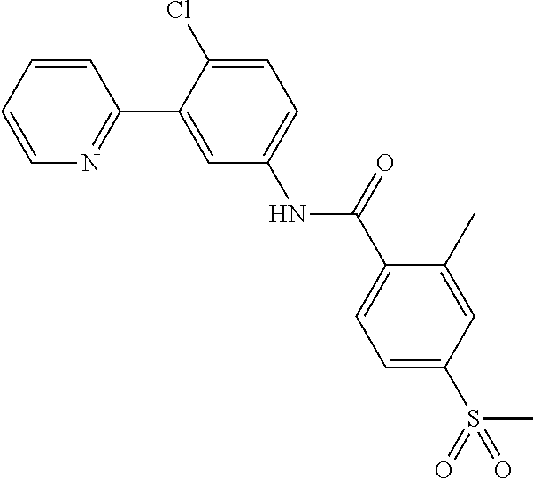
C1=CC=CN=C1C1=CC(NC(C2=CC=C(S(=O)(C)=O)C=C2C)=O)=CC=C1Cl
